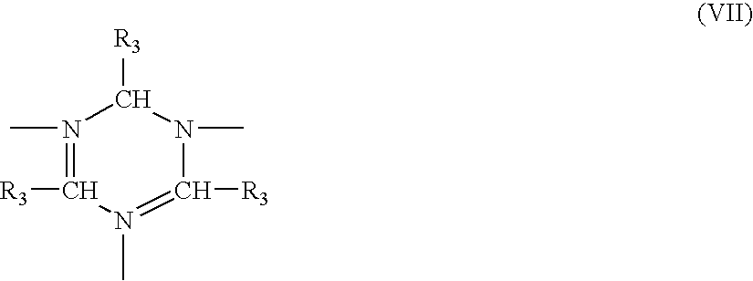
[R3]C1N(C)=C([R3])N(C)=C([R3])N1C
